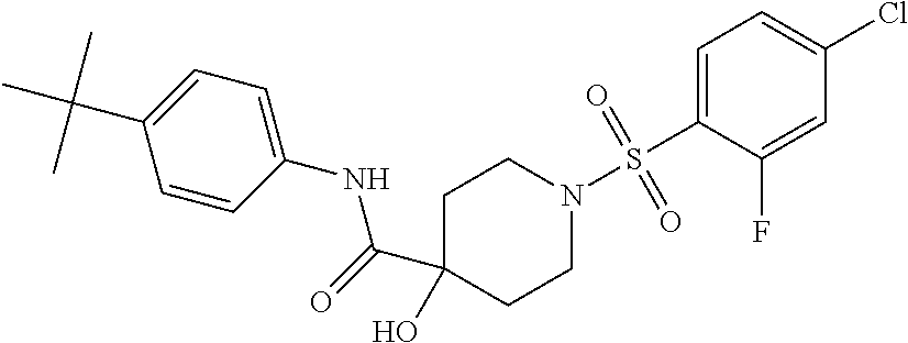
C1(O)(C(NC2=CC=C(C(C)(C)C)C=C2)=O)CCN(S(=O)(=O)C2=CC=C(Cl)C=C2F)CC1
